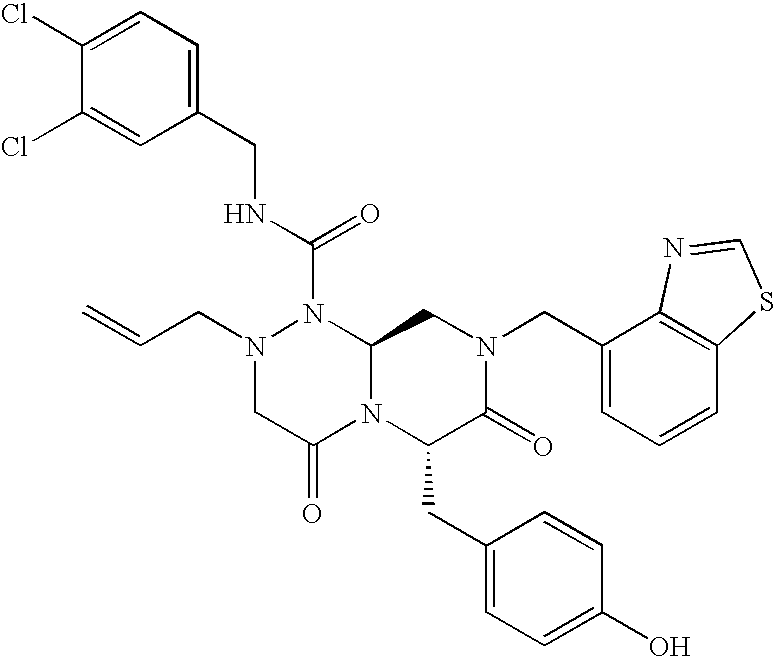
N(C(=O)N1N(CC=C)CC(=O)N2C1CN(CC1=CC=CC3=C1N=CS3)C(=O)C2CC1=CC=C(O)C=C1)CC1=CC=C(Cl)C(Cl)=C1
